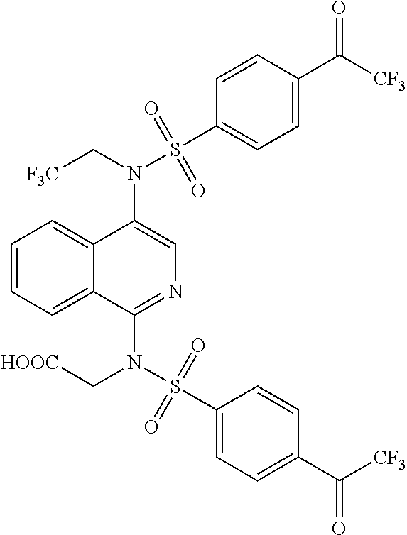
N(C1=CN=C(N(S(C2=CC=C(C([CF3])=O)C=C2)(=O)=O)C[HOOC])C2=CC=CC=C12)(C[F3C])S(C1=CC=C(C([CF3])=O)C=C1)(=O)=O
